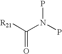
[R21]C(N(P)P)=O
